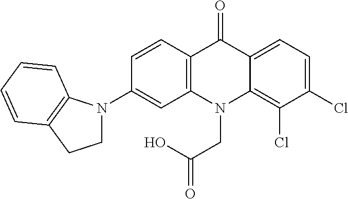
C12=C(N(CC(O)=O)C3=C(Cl)C(Cl)=CC=C3C1=O)C=C(N1CCC3=C1C=CC=C3)C=C2
